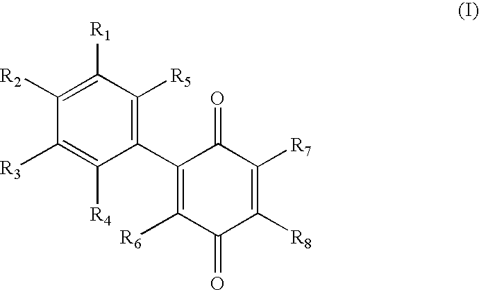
C1([R1])=C([R2])C([R3])=C([R4])C(C2=C([R6])C(=O)C([R8])=C([R7])C2=O)=C1[R5]
